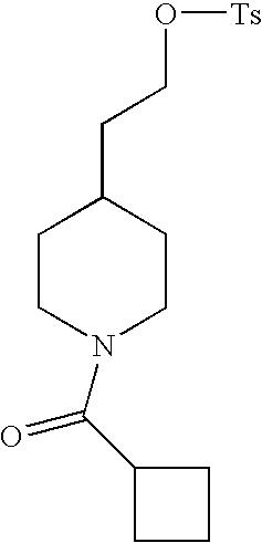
C1CN(C(C2CCC2)=O)CCC1CCO[Ts]
